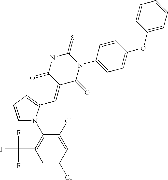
N1C(=O)C(=CC2=CC=CN2C2=C(C(F)(F)F)C=C(Cl)C=C2Cl)C(=O)N(C2=CC=C(OC3=CC=CC=C3)C=C2)C1=S
